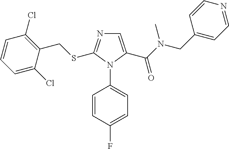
C1=C(C(N(CC2=CC=NC=C2)C)=O)N(C2=CC=C(F)C=C2)C(SCC2=C(Cl)C=CC=C2Cl)=N1
